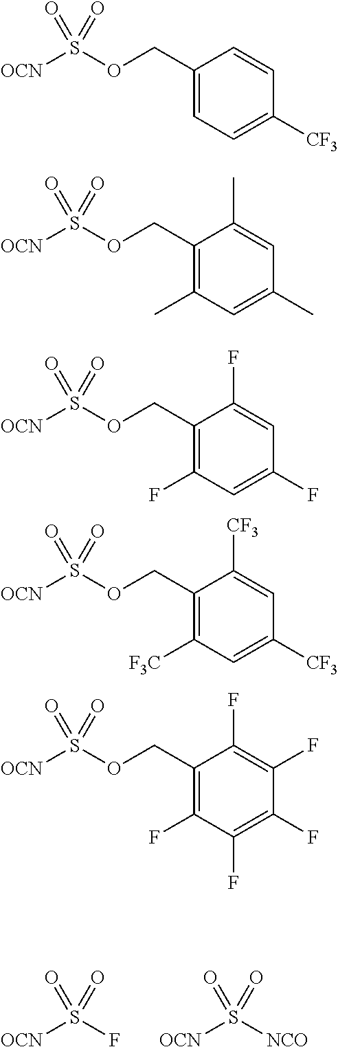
FS([OCN])(=O)=O.[NCO]S([OCN])(=O)=O.C(OS([OCN])(=O)=O)C1=CC=C([CF3])C=C1.C(OS([OCN])(=O)=O)C1=C(C)C=C(C)C=C1C.C(OS([OCN])(=O)=O)C1=C(F)C=C(F)C=C1F.C(OS([OCN])(=O)=O)C1=C([F3C])C=C([CF3])C=C1[CF3].C(OS([OCN])(=O)=O)C1=C(F)C(F)=C(F)C(F)=C1F
